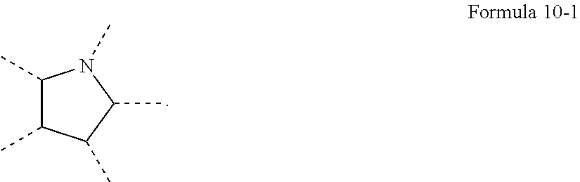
C1(C)C(C)C(C)C(C)N1C
